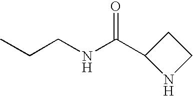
C1(C(NCCC)=O)NCC1
